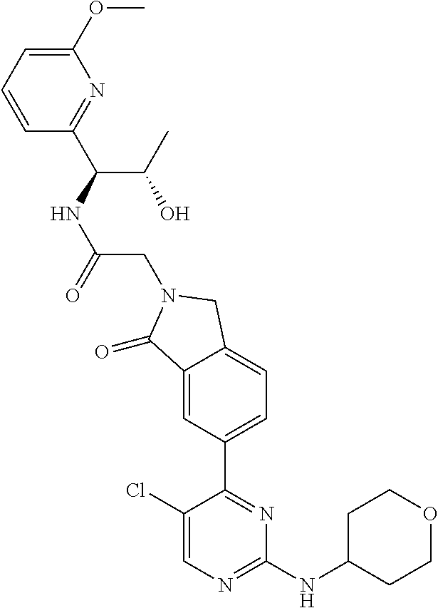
C1(Cl)=CN=C(NC2CCOCC2)N=C1C1=CC=C2C(=C1)C(=O)N(CC(NC(C(O)C)C1=NC(OC)=CC=C1)=O)C2
